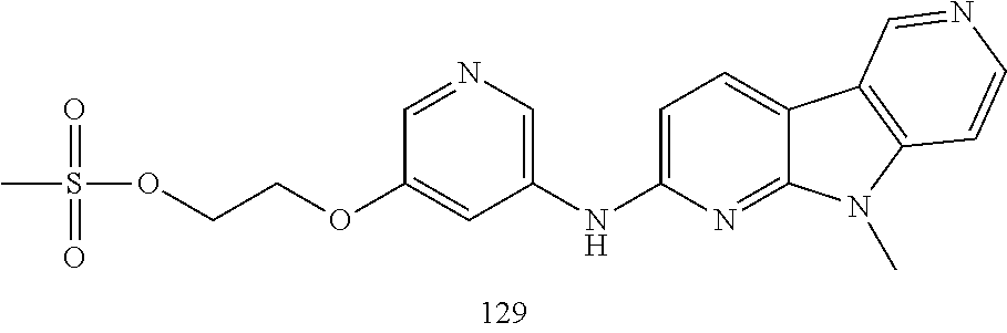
C1=C(NC2=CN=CC(OCCOS(C)(=O)=O)=C2)N=C2C(=C1)C1=C(N2C)C=CN=C1
